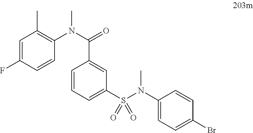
C1=C(F)C=CC(N(C(=O)C2=CC(S(N(C3=CC=C(Br)C=C3)C)(=O)=O)=CC=C2)C)=C1C
